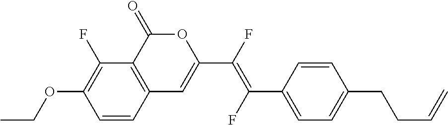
C1=CC2=C(C(F)=C1OCC)C(=O)OC(C(F)=C(C1=CC=C(CCC=C)C=C1)F)=C2
